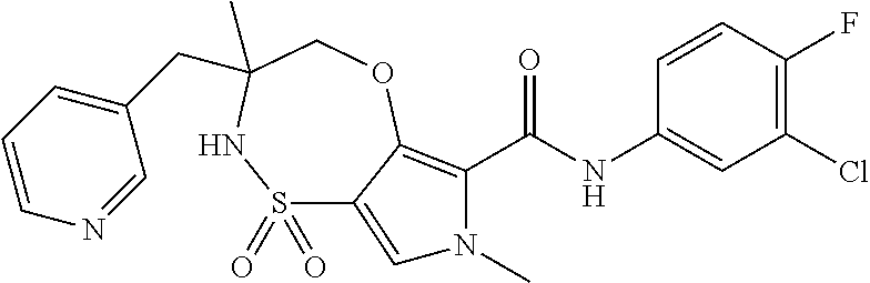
S1(=O)(=O)C2=CN(C)C(C(NC3=CC(Cl)=C(F)C=C3)=O)=C2OCC(CC2=CC=CN=C2)(C)N1
